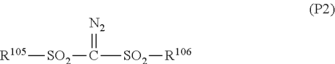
[R105][SO2]C(=[N2])[SO2][R106]
